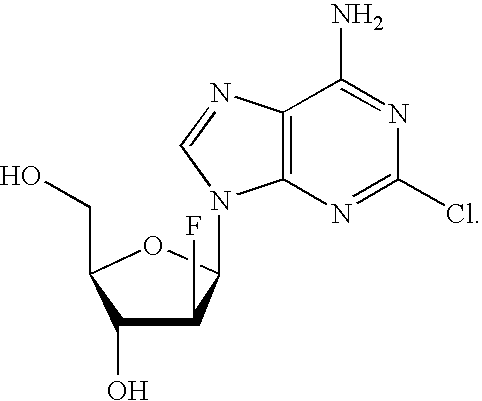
C1(O)C(F)C(N2C3=C(N=C2)C(N)=NC(Cl)=N3)OC1CO
